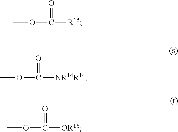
COC([R15])=O.COC([NR14R14])=O.COC([OR16])=O
